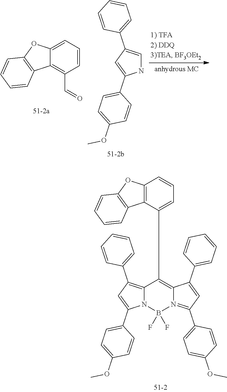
C12=C(C3=CC=CC=C3)C=C(C3=CC=C(OC)C=C3)N1B(F)(F)N1=C(C3=CC=C(OC)C=C3)C=C(C3=CC=CC=C3)C1=C2C1=CC=CC2=C1C1=C(O2)C=CC=C1.C12=CC=CC(C=O)=C1C1=C(O2)C=CC=C1.N1C=C(C2=CC=CC=C2)C=C1C1=CC=C(OC)C=C1
